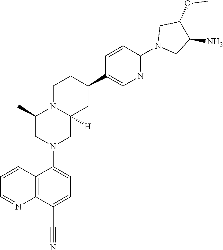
C12=C(C(C#N)=CC=C1N1CC3([H])N(C(C)C1)CCC(C1=CN=C(N4CC(N)C(OC)C4)C=C1)C3)N=CC=C2
